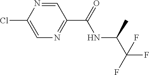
C1(Cl)=CN=C(C(=O)NC(C(F)(F)F)C)C=N1
